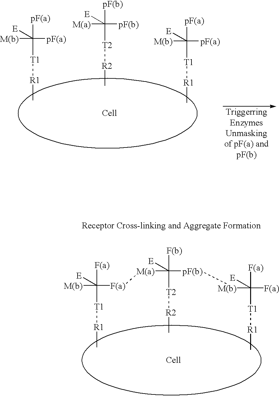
c[R1][T1]C([F(a)][M(a)]C([T2][R2]C)([pF(b)][M(b)]C([T1][R1]c)([F(a)])([F(a)])[E])([F(b)])[E])([F(a)])([E])[M(b)].c[R1][T1]C([pF(a)])([pF(a)])([E])[M(b)].c[R2][T2]C([pF(b)])([pF(b)])([E])[M(a)].c[R1][T1]C([pF(a)])([pF(a)])([E])[M(b)]
